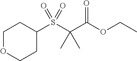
C1OCCC(S(C(C(OCC)=O)(C)C)(=O)=O)C1
